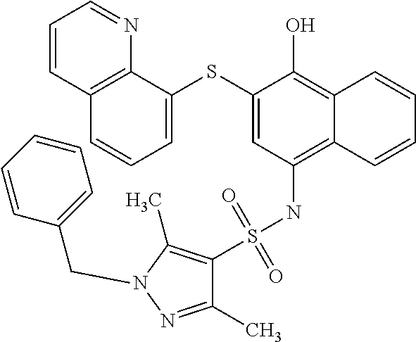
C1=C(SC2=CC(NS(C3=C(C)N(CC4=CC=CC=C4)N=C3C)(=O)=O)=C3C(=C2O)C=CC=C3)C2=C(C=C1)C=CC=N2
